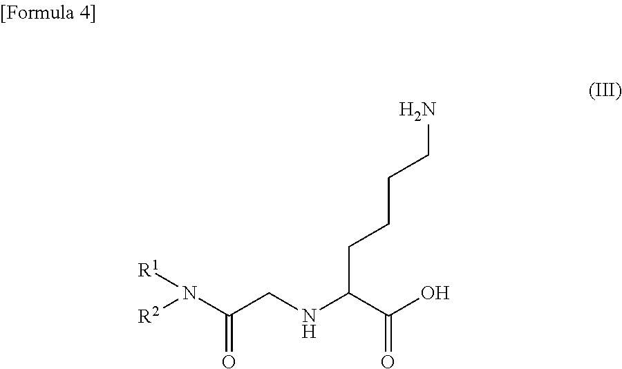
N(C(CNC(C(O)=O)CCCCN)=O)([R1])[R2]
